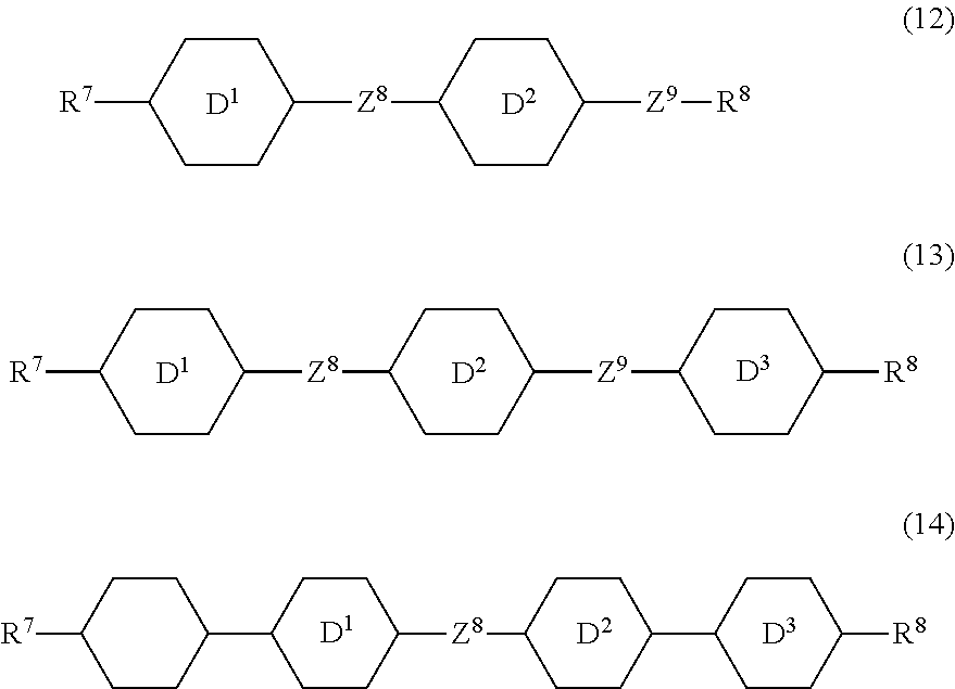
C1CC([R7])CCC1[Z8]C1CCC([Z9][R8])CC1.C1CC(C2CCC([R7])CC2)CCC1[Z8]C1CCC(C2CCC([R8])CC2)CC1.C1CC([R7])CCC1[Z8]C1CCC([Z9]C2CCC([R8])CC2)CC1
